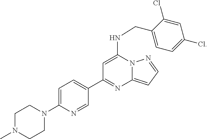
C1N(C)CCN(C2=CC=C(C3=NC4=CC=NN4C(NCC4=CC=C(Cl)C=C4Cl)=C3)C=N2)C1
